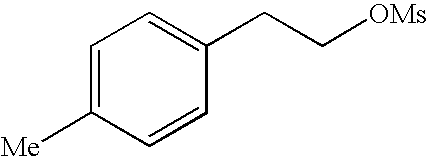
C1=C([Me])C=CC(CC[OMs])=C1
